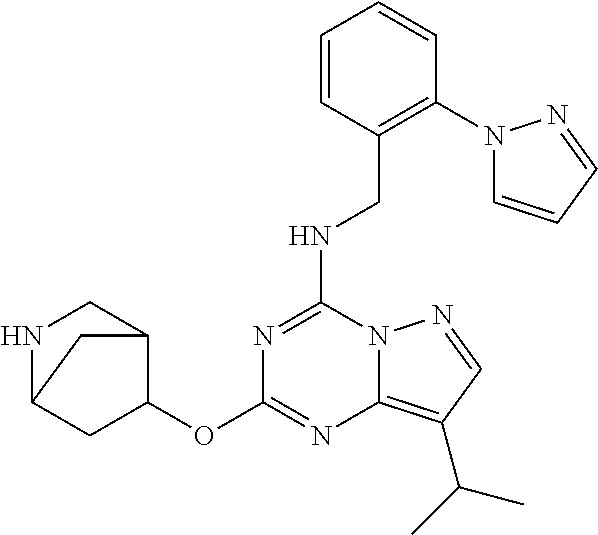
C1(NCC2=C(N3C=CC=N3)C=CC=C2)=NC(OC2C3CNC(C2)C3)=NC2=C(C(C)C)C=NN12
